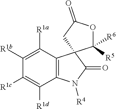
C1([R1b])=C([R1a])C2=C(C([R1d])=C1[R1c])N([R4])C(=O)C21C([R5])([R6])OC(=O)C1
